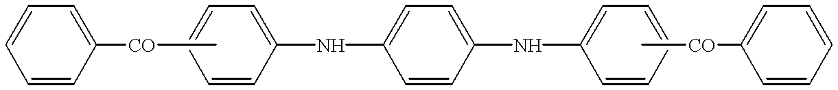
C1=CC=CC([CO]C)=C1.C1=C(NC2=CC=C(NC3=CC=CC=C3)C=C2)C=CC=C1.C1=C([CO]C)C=CC=C1
